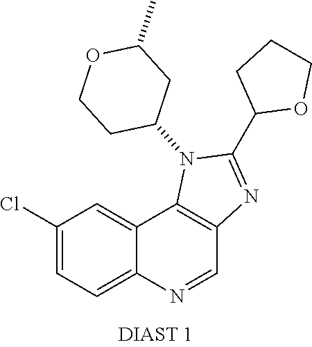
C1(Cl)=CC=C2C(=C1)C1=C(C=N2)N=C(C2OCCC2)N1C1CC(C)OCC1
